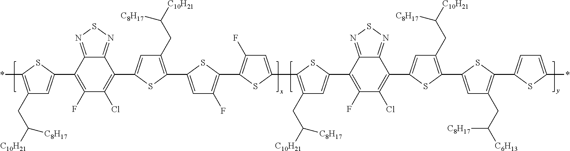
C1(CC([C10H21])[C8H17])=C(*)SC(C2=C(F)C(Cl)=C(C3=CC(CC([C10H21])[C8H17])=C(C4=CC(F)=C(C5=C(F)C=C(C6=C(CC([C10H21])[C8H17])C=C(C7=C(F)C(Cl)=C(C8=CC(CC([C10H21])[C8H17])=C(C9=CC(CC([C6H13])[C8H17])=C(C%10=CC=C(*)S%10)S9)S8)C8=NSN=C87)S6)S5)S4)S3)C3=NSN=C23)=C1
